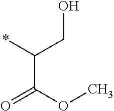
*C(CO)C(OC)=O
